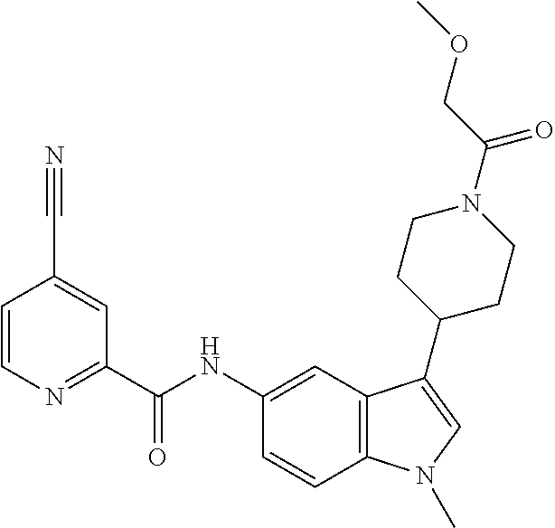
C1=CN=C(C(NC2=CC3=C(C=C2)N(C)C=C3C2CCN(C(COC)=O)CC2)=O)C=C1C#N
